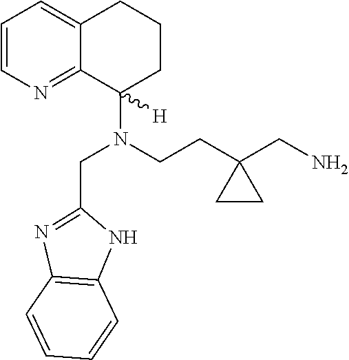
C1=CN=C2C(=C1)CCCC2(N(CCC1(CN)CC1)CC1=NC2=C(N1)C=CC=C2)[H]
